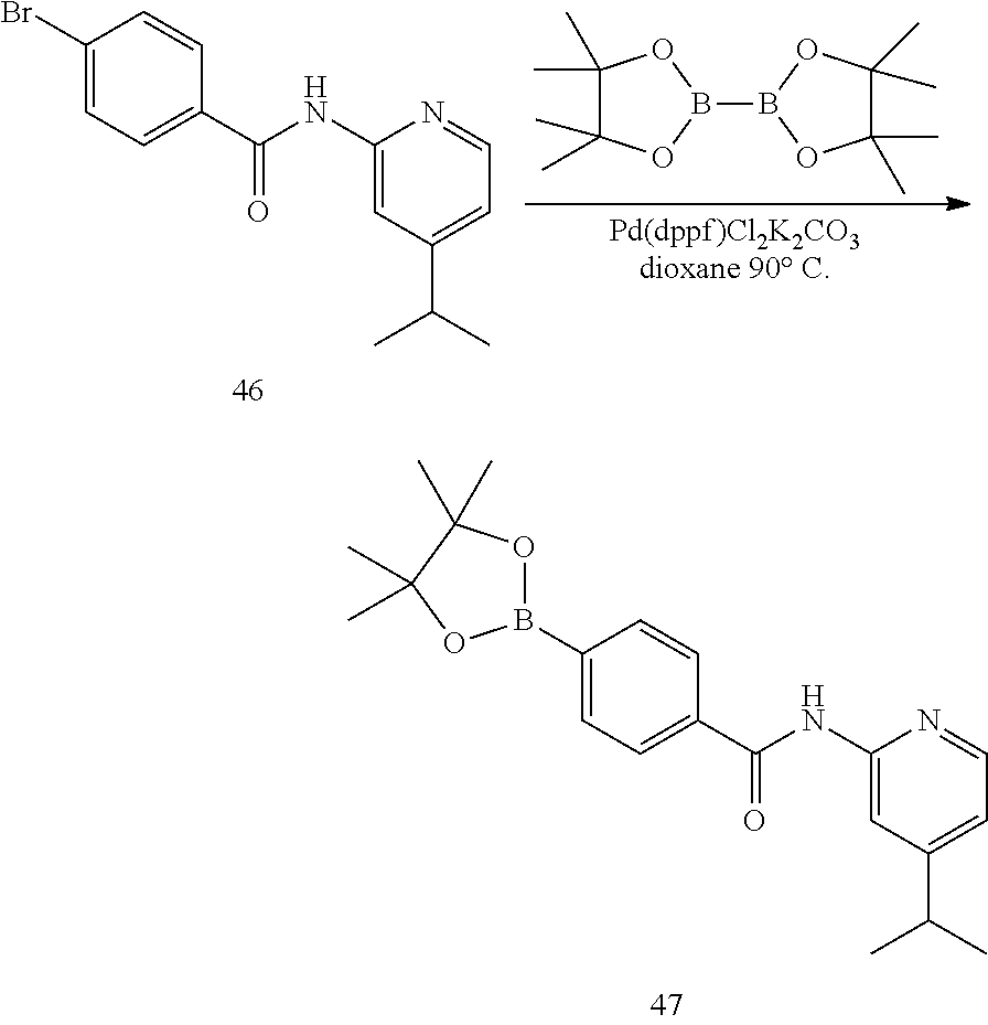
C1(NC(C2=CC=C(Br)C=C2)=O)=CC(C(C)C)=CC=N1.C1(C)(C)C(C)(C)OB(B2OC(C)(C)C(C)(C)O2)O1.C1(NC(C2=CC=C(B3OC(C)(C)C(C)(C)O3)C=C2)=O)=CC(C(C)C)=CC=N1
